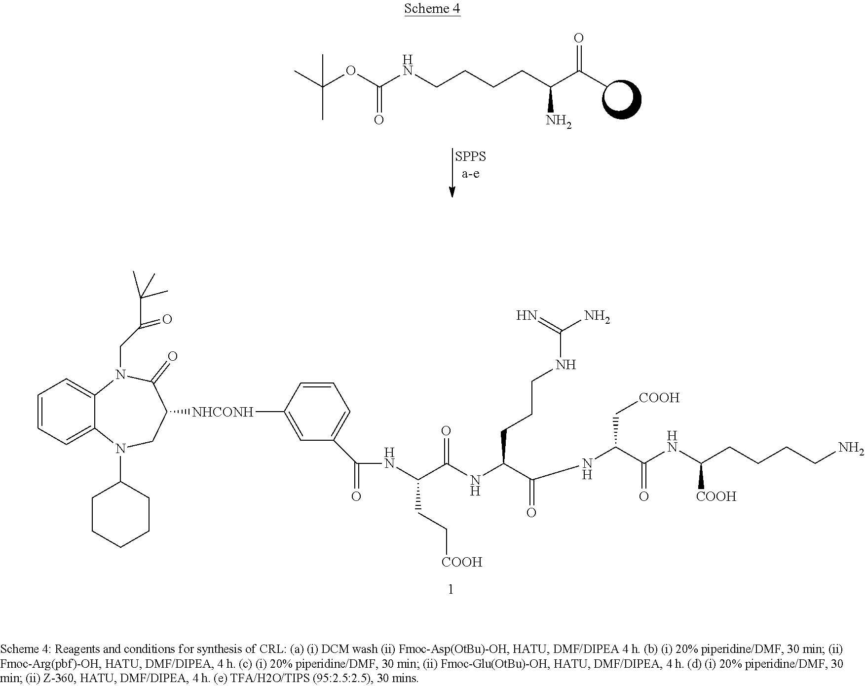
C(CC(C(C)=O)N)CCNC(OC(C)(C)C)=O.C1=CC=C2C(=C1)N(CC(=O)C(C)(C)C)C(=O)C([NHCONH]C1=CC(C(=O)NC(C(NC(C(NC(C(NC(CCCCN)[COOH])=O)C[COOH])=O)CCCNC(N)=N)=O)CC[COOH])=CC=C1)CN2C1CCCCC1
